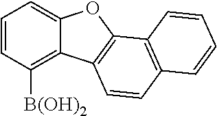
C12=CC=CC([B(OH)2])=C1C1=C(O2)C2=C(C=C1)C=CC=C2
